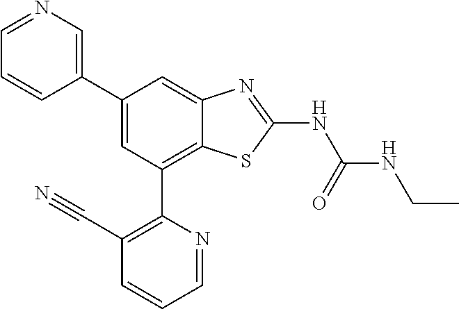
C1(C2=CN=CC=C2)=CC(C2=C(C#N)C=CC=N2)=C2C(=C1)N=C(NC(NCC)=O)S2
